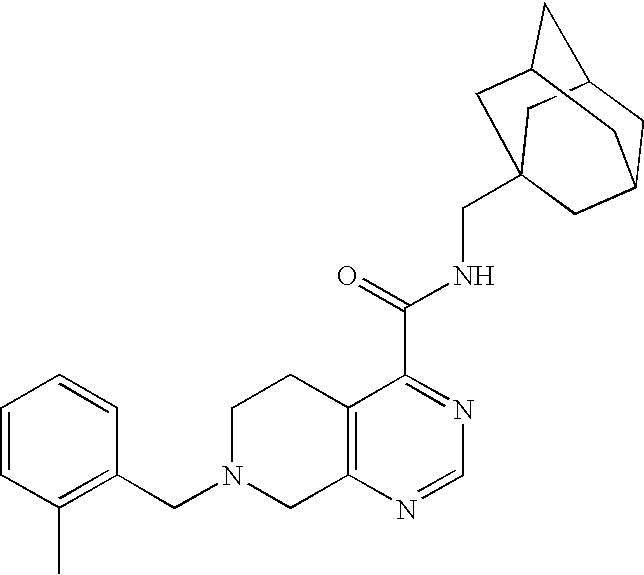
C1N(CC2=C(C)C=CC=C2)CC2=C(C1)C(C(=O)NCC13CC4CC(CC(C1)C4)C3)=NC=N2
